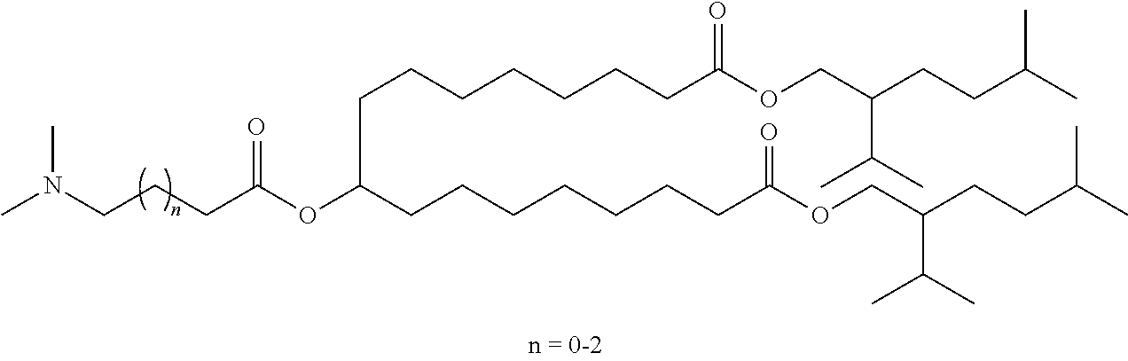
C(CC(OC(CCCCCCCC(OCC(CCC(C)C)C(C)C)=O)CCCCCCCC(OCC(CCC(C)C)C(C)C)=O)=O)CN(C)C
